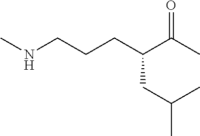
CNCCCC(C(C)=O)CC(C)C
